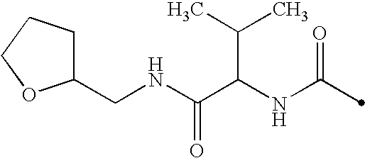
C(C(NC(=O)C)C(C)C)(=O)NCC1CCCO1
